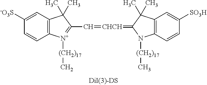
C1([-O3S])=CC2=C(C=C1)[N+]([(CH2)17]C)=C(C=[CHCH]=C1N([(CH2)17]C)C3=C(C1(C)C)C=C([SO3H])C=C3)C2(C)C
